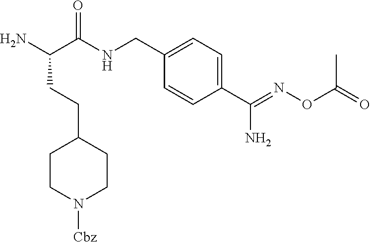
NC(C(NCC1=CC=C(C(=NOC(=O)C)N)C=C1)=O)CCC1CCN([Cbz])CC1
